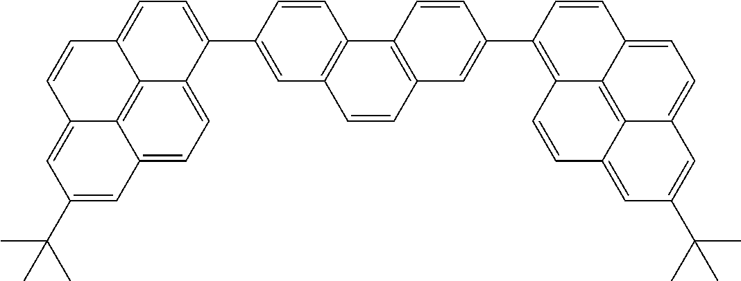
C1=C(C2=CC3=C(C=C2)C2=C(C=C3)C=C(C3=C4C5=C6C(=CC=C5C=C3)C=C(C(C)(C)C)C=C6C=C4)C=C2)C2=CC=C3C4=C2C(=C1)C=CC4=CC(C(C)(C)C)=C3
